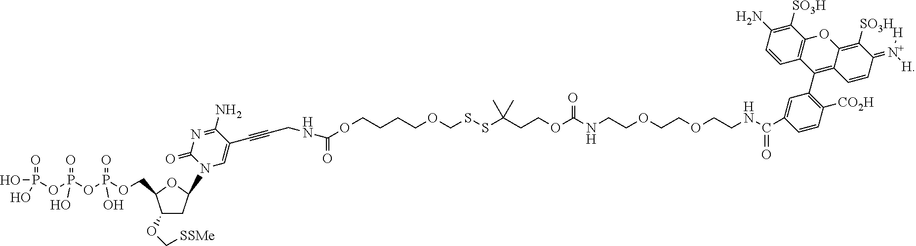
C1(OC[SSMe])CC(N2C=C(C#CCNC(OCCCCOCSSC(CCOC(NCCOCCOCCNC(=O)C3=CC(C4=C5C(=C([SO3H])C(=[N+]([H])[H])C=C5)OC5=C4C=CC(N)=C5[SO3H])=C([CO2H])C=C3)=O)(C)C)=O)C(N)=NC2=O)OC1COP(OP(OP(O)(=O)O)(=O)O)(=O)O
